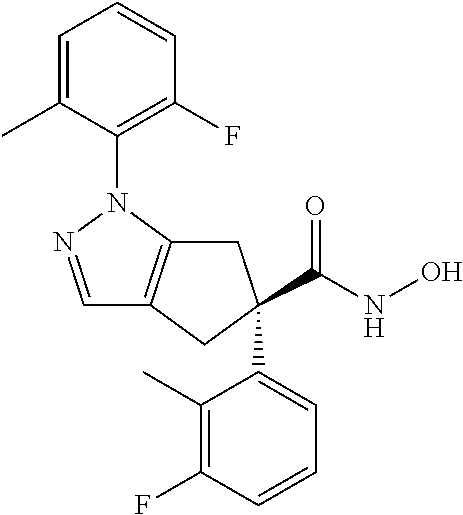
C1=NN(C2=C(F)C=CC=C2C)C2=C1CC(C(NO)=O)(C1=CC=CC(F)=C1C)C2
